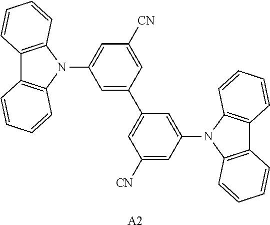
C12=C(N(C3=CC([CN])=CC(C4=CC([CN])=CC(N5C6=C(C7=C5C=CC=C7)C=CC=C6)=C4)=C3)C3=C1C=CC=C3)C=CC=C2.[A2]
